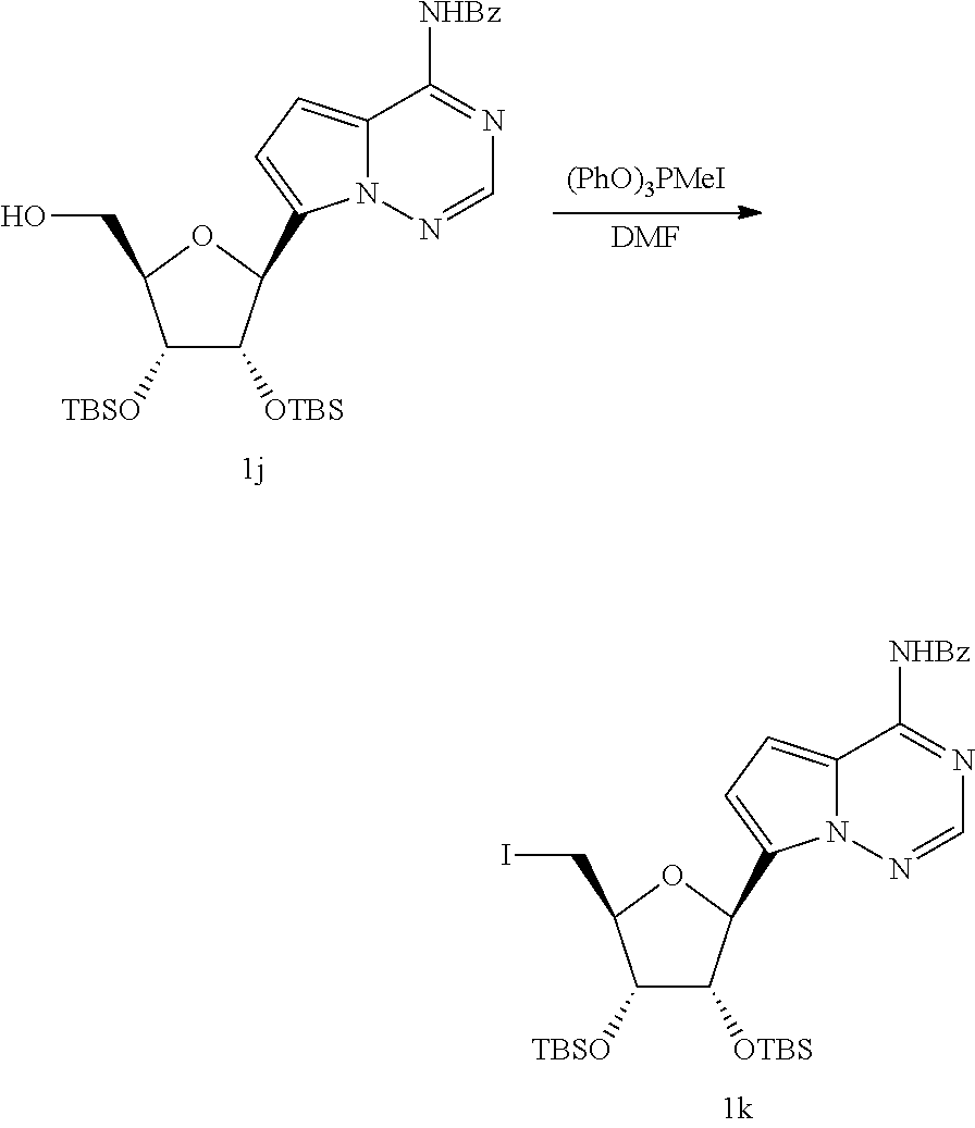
C1([TBSO])C([OTBS])C(C2=CC=C3N2N=CN=C3[NHBz])OC1CI.[(PhO)3PMeI].[DMF].C1([TBSO])C([OTBS])C(C2=CC=C3N2N=CN=C3[NHBz])OC1CO
